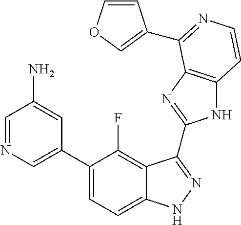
C1=C(C2=CC=C3C(=C2F)C(C2=NC4=C(N2)C=CN=C4C2=COC=C2)=NN3)C=C(N)C=N1
